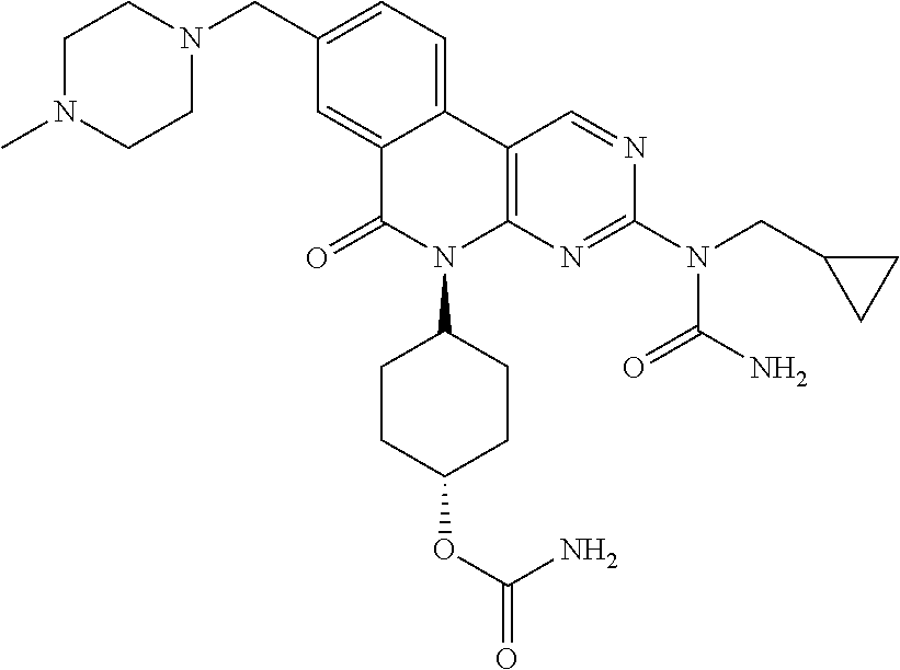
C1(CN2CCN(C)CC2)=CC=C2C(=C1)C(=O)N(C1CCC(OC(=O)N)CC1)C1=C2C=NC(N(CC2CC2)C(N)=O)=N1
